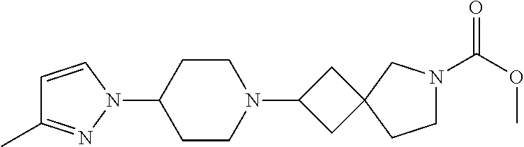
C1=CN(C2CCN(C3CC4(C3)CCN(C(OC)=O)C4)CC2)N=C1C
